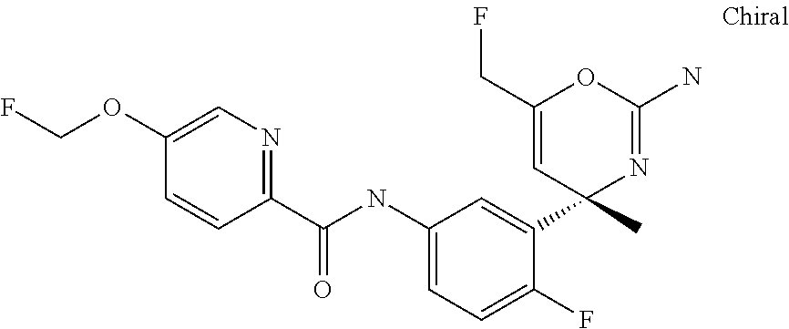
C1(C(NC2=CC=C(F)C(C3(C)N=C(N)OC(CF)=C3)=C2)=O)=NC=C(OCF)C=C1
